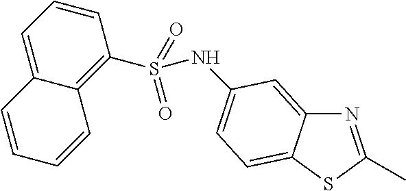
N1=C(C)SC2=CC=C(NS(C3=C4C(=CC=C3)C=CC=C4)(=O)=O)C=C12
